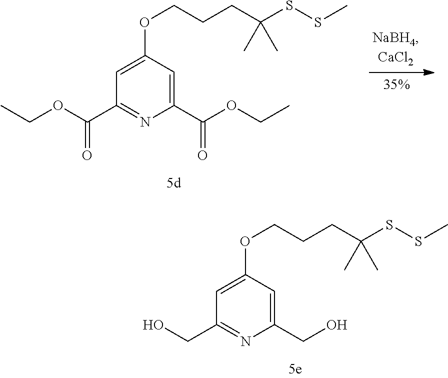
CCOC(C1=NC(C(OCC)=O)=CC(OCCCC(SSC)(C)C)=C1)=O.OCC1=NC(CO)=CC(OCCCC(SSC)(C)C)=C1
